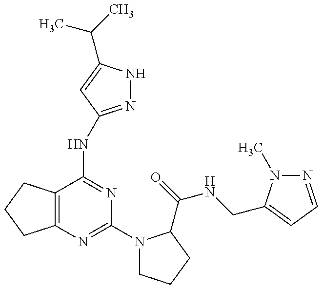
C12=C(C(NC3=NNC(C(C)C)=C3)=NC(N3CCCC3C(=O)NCC3=CC=NN3C)=N1)CCC2
